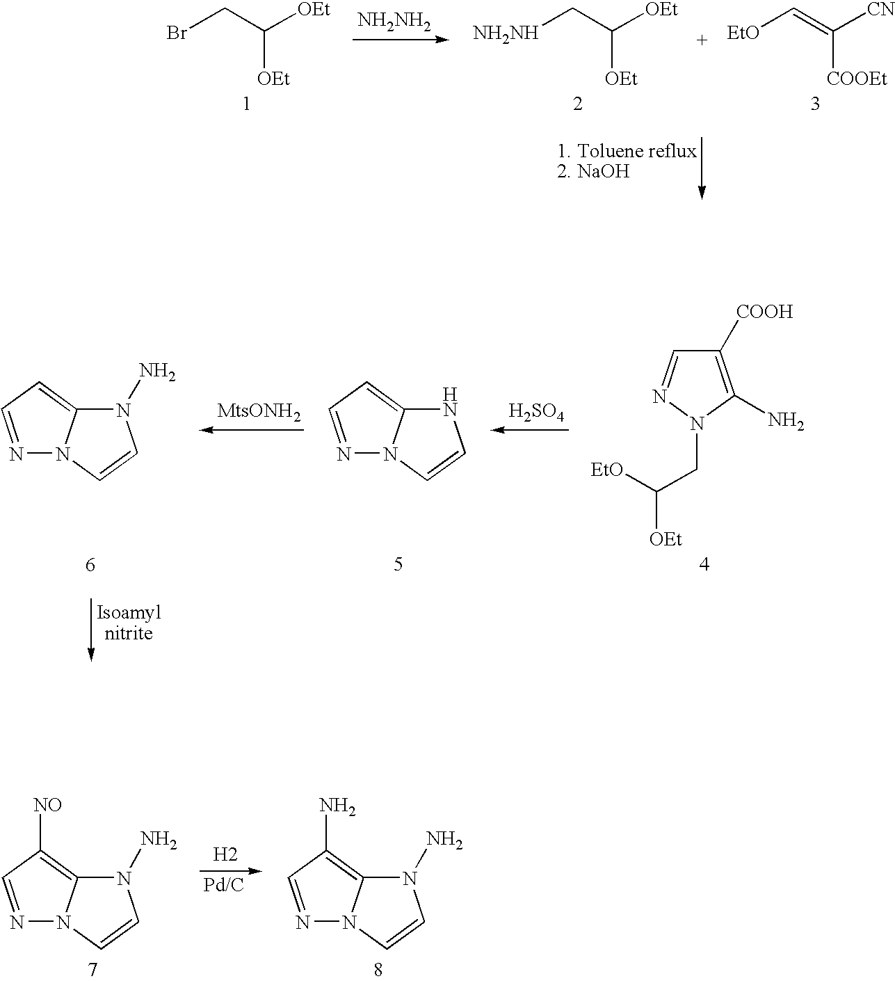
BrCC([OEt])[OEt].[NH2NH2].[NH2NH]CC([OEt])[OEt].[EtO]C=C([CN])[COOEt].C1([COOH])=C(N)N(CC([EtO])[OEt])N=C1.[H2SO4].N1=CC=C2N1C=CN2.[MtsONH2].N1=CC=C2N1C=CN2N.N1=CC([NO])=C2N1C=CN2N.[H2].[Pd/C].N1=CC(N)=C2N1C=CN2N
